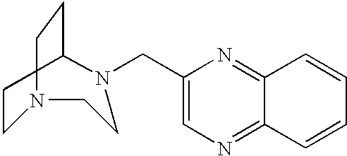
C1CN(CC2=CN=C3C(=N2)C=CC=C3)CCN(CC)C1
